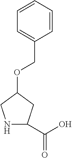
N1C(C(O)=O)CC(OCC2=CC=CC=C2)C1
